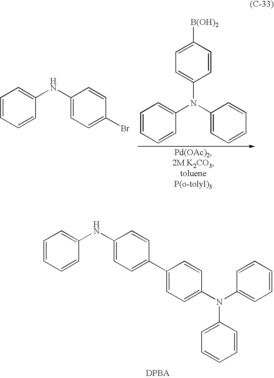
C1=C([B(OH)2])C=CC(N(C2=CC=CC=C2)C2=CC=CC=C2)=C1.N(C1=CC=CC=C1)C1=CC=C(Br)C=C1.N(C1=CC=CC=C1)C1=CC=C(C2=CC=C(N(C3=CC=CC=C3)C3=CC=CC=C3)C=C2)C=C1
